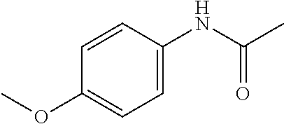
C1=CC(OC)=CC=C1NC(C)=O
